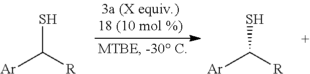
[Ar]C([R])S.[Ar]C([R])S
